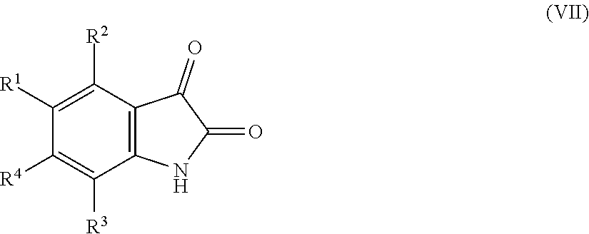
C12=C(C([R2])=C([R1])C([R4])=C1[R3])C(=O)C(=O)N2
